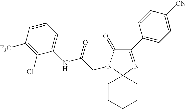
C1(C2=CC=C([CN])C=C2)=NC2(N(CC(NC3=CC=CC([F3C])=C3Cl)=O)C1=O)CCCCC2
